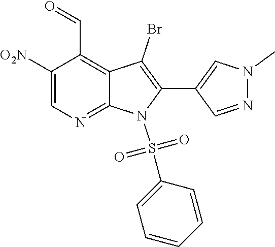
C1([O2N])=CN=C2C(=C1C=O)C(Br)=C(C1=CN(C)N=C1)N2S(=O)(=O)C1=CC=CC=C1
